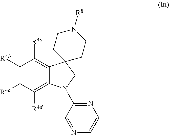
C1([R4b])=C([R4c])C([R4d])=C2C(=C1[R4a])C1(CN2C2=NC=CN=C2)CCN([R8])CC1
